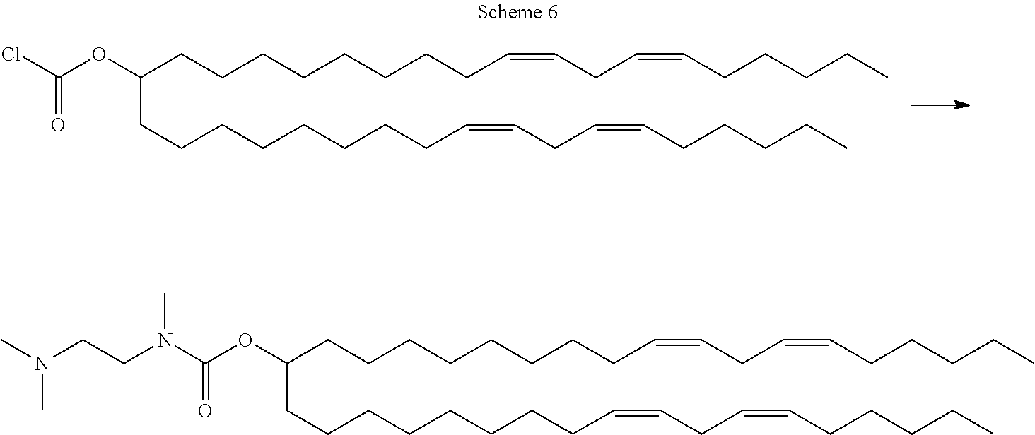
C(CCCCCCCCC=CCC=CCCCCC)(CCCCCCCCC=CCC=CCCCCC)OC(Cl)=O.C(CCCCCCCCC=CCC=CCCCCC)(CCCCCCCCC=CCC=CCCCCC)OC(N(C)CCN(C)C)=O
